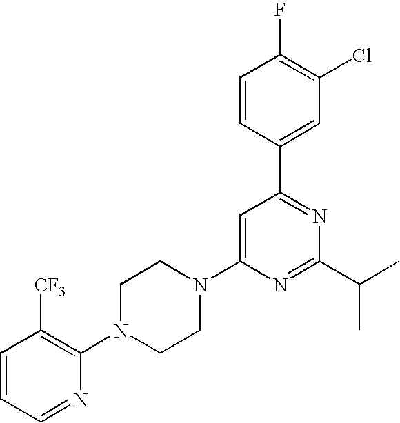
C1=C(N2CCN(C3=C([CF3])C=CC=N3)CC2)N=C(C(C)C)N=C1C1=CC(Cl)=C(F)C=C1
